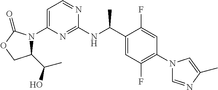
C1=C(N2C(C(O)C)COC2=O)N=C(NC(C2=CC(F)=C(N3C=NC(C)=C3)C=C2F)C)N=C1
